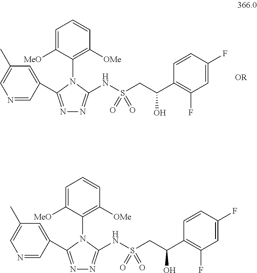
N1=C(C2=CC(C)=CN=C2)N(C2=C([OMe])C=CC=C2[MeO])C(NS(CC(C2=C(F)C=C(F)C=C2)O)(=O)=O)=N1.N1=C(C2=CC(C)=CN=C2)N(C2=C([OMe])C=CC=C2[MeO])C(NS(CC(C2=C(F)C=C(F)C=C2)O)(=O)=O)=N1
